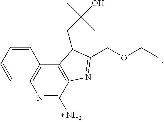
N1=C(N)C2=C(C3=C1C=CC=C3)C(CC(O)(C)C)C(COCC)=N2
